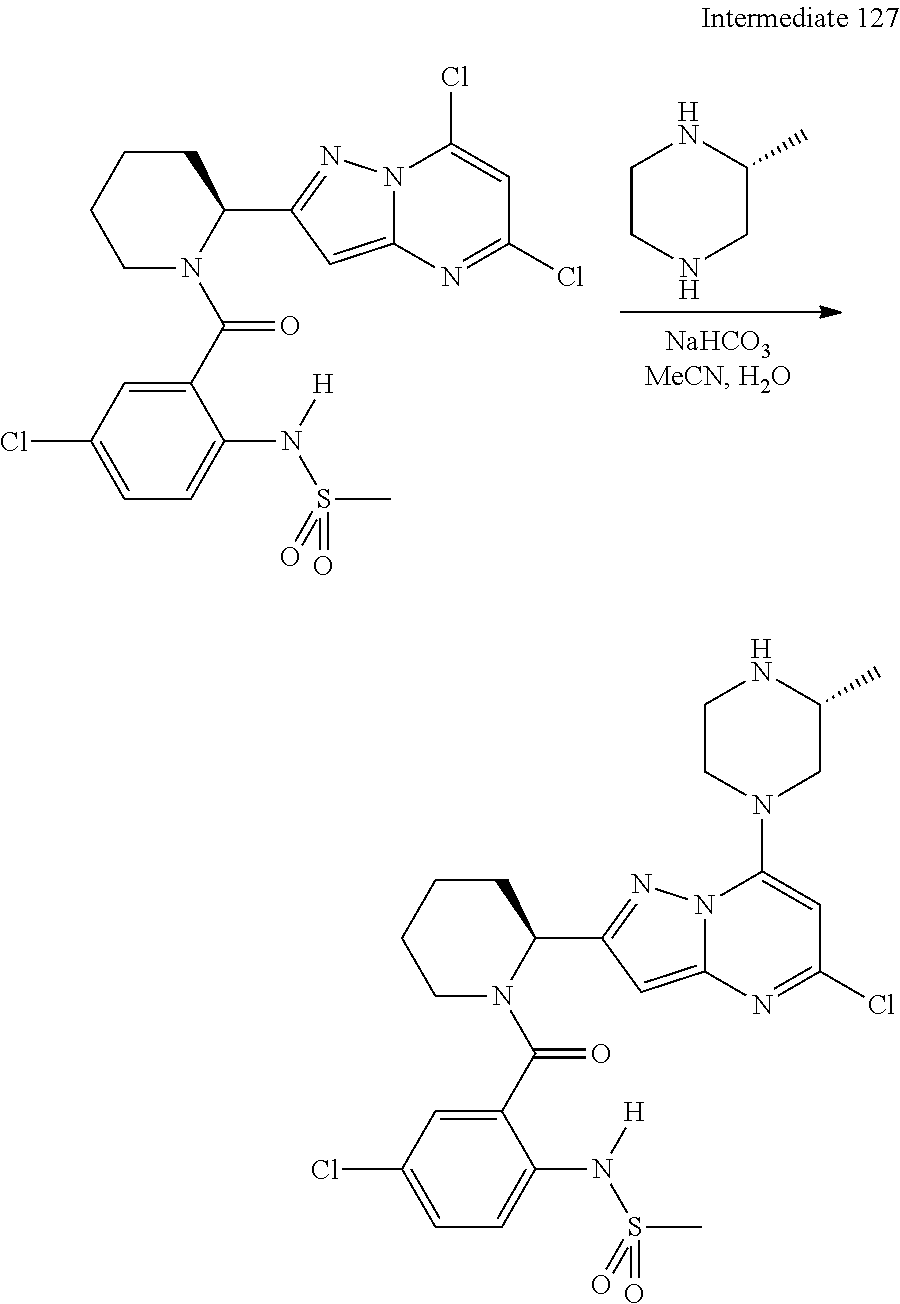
C1NCC(C)NC1.C1(C(N2C(C3=NN4C(=C3)N=C(Cl)C=C4Cl)CCCC2)=O)=CC(Cl)=CC=C1N([H])S(=O)(C)=O.C1(C(N2C(C3=NN4C(=C3)N=C(Cl)C=C4N3CC(C)NCC3)CCCC2)=O)=CC(Cl)=CC=C1N([H])S(=O)(C)=O
